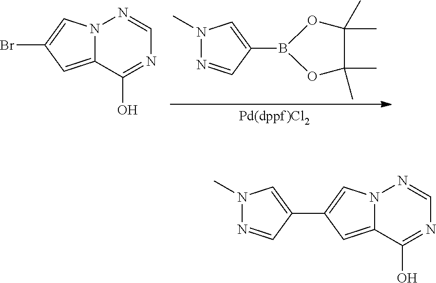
N1(C)N=CC(B2OC(C)(C)C(C)(C)O2)=C1.N12C(=CC(Br)=C1)C(O)=NC=N2.N12C(=CC(C3=CN(C)N=C3)=C1)C(O)=NC=N2
